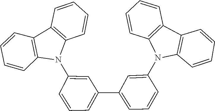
C12=C(C=CC=C1)N(C1=CC(C3=CC=CC(N4C5=C(C=CC=C5)C5=C4C=CC=C5)=C3)=CC=C1)C1=C2C=CC=C1
